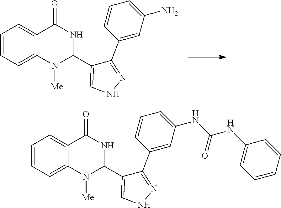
C1=CC=C2C(=C1)C(=O)NC(C1=CNN=C1C1=CC(N)=CC=C1)N2[Me].C1=CC=C2C(=C1)C(=O)NC(C1=CNN=C1C1=CC(NC(=O)NC3=CC=CC=C3)=CC=C1)N2[Me]
